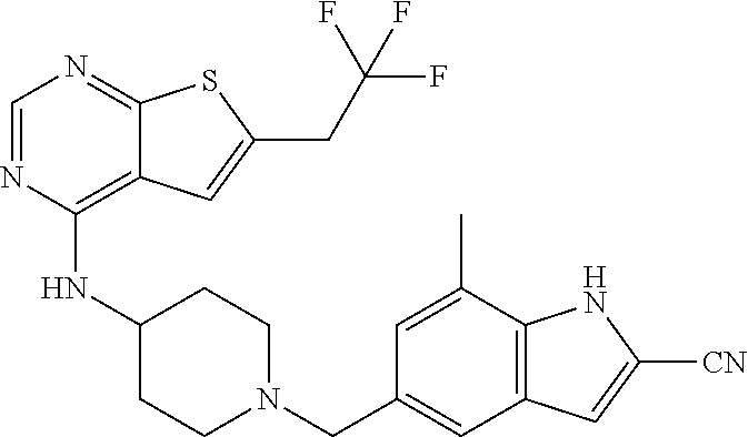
C1=NC(NC2CCN(CC3=CC4=C(C(C)=C3)NC([CN])=C4)CC2)=C2C(=N1)SC(CC(F)(F)F)=C2
